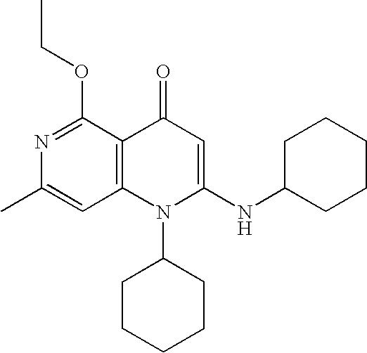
C1(C)=CC2=C(C(OCC)=N1)C(=O)C=C(NC1CCCCC1)N2C1CCCCC1
